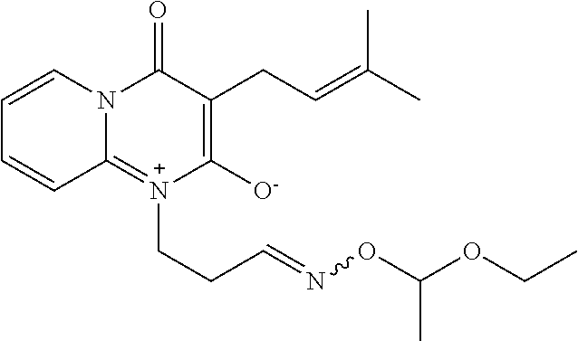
C(=CCC1=C([O-])[N+](CCC=NOC(OCC)C)=C2N(C=CC=C2)C1=O)(C)C
